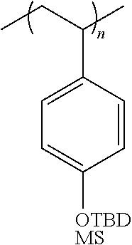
C(C1=CC=C([OTBDMS])C=C1)(CC)C
